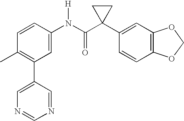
C1(N(C(C2(C3=CC4=C(C=C3)OCO4)CC2)=O)[H])=CC(C2=CN=CN=C2)=C(C)C=C1
